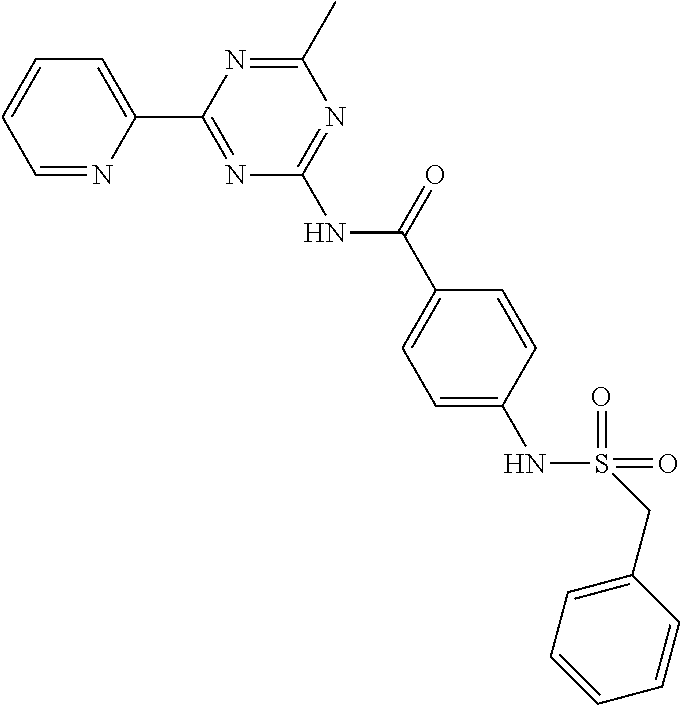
C1=NC(C2=NC(NC(C3=CC=C(NS(=O)(=O)CC4=CC=CC=C4)C=C3)=O)=NC(C)=N2)=CC=C1
